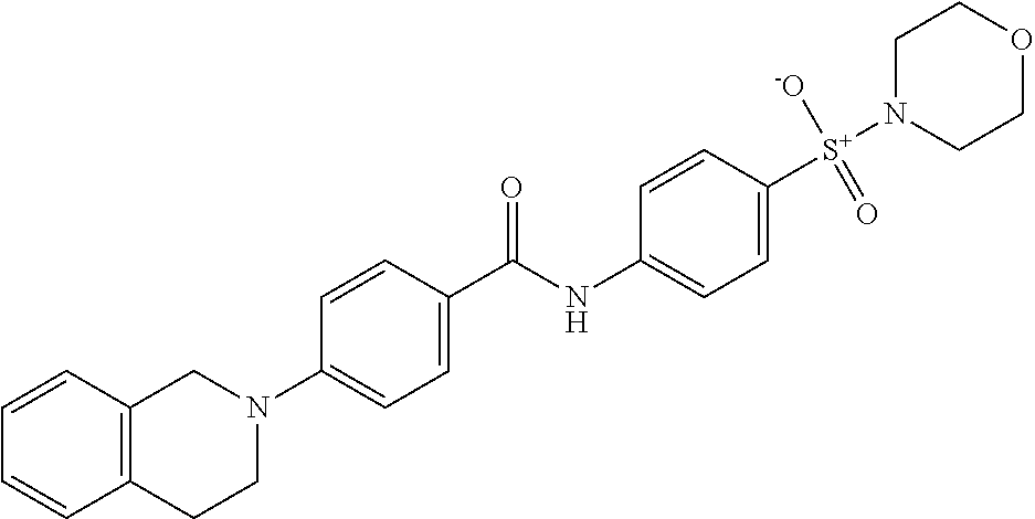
C1=CC2=C(C=C1)CCN(C1=CC=C(C(NC3=CC=C([S+](N4CCOCC4)([-O])=O)C=C3)=O)C=C1)C2
